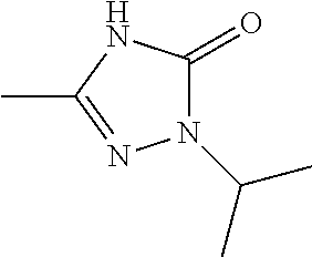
N1(C(C)C)C(=O)NC(C)=N1
